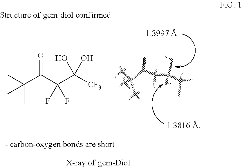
CC(C(C(C([CF3])(O)O)(F)F)=O)(C)C
